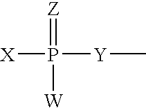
[X]P([Y]C)([W])=[Z]
